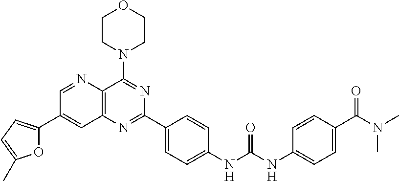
C1=NC2=C(C=C1C1=CC=C(C)O1)N=C(C1=CC=C(NC(NC3=CC=C(C(N(C)C)=O)C=C3)=O)C=C1)N=C2N1CCOCC1
